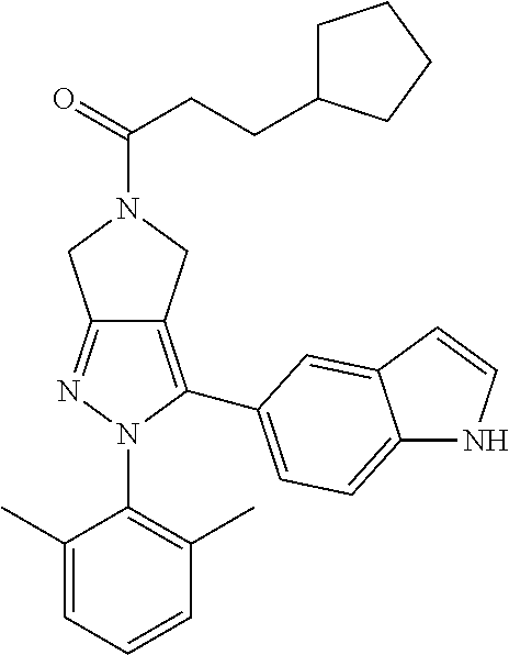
C12=NN(C3=C(C)C=CC=C3C)C(C3=CC=C4NC=CC4=C3)=C1CN(C(CCC1CCCC1)=O)C2
